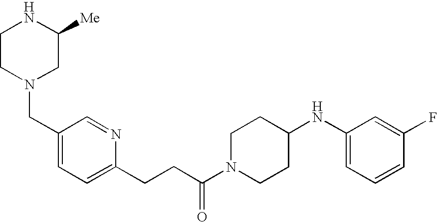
C1CN(CC2=CC=C(CCC(N3CCC(NC4=CC=CC(F)=C4)CC3)=O)N=C2)CC([Me])N1
